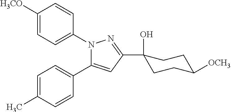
C1=C(C)C=CC(C2=CC(C3(O)CCC([OCH3])CC3)=NN2C2=CC=C([H3CO])C=C2)=C1
